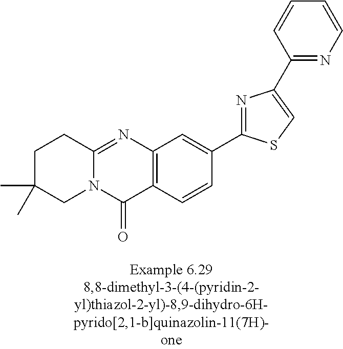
C1C(C)(C)CN2C(=NC3=C(C2=O)C=CC(C2=NC(C4=NC=CC=C4)=CS2)=C3)C1
